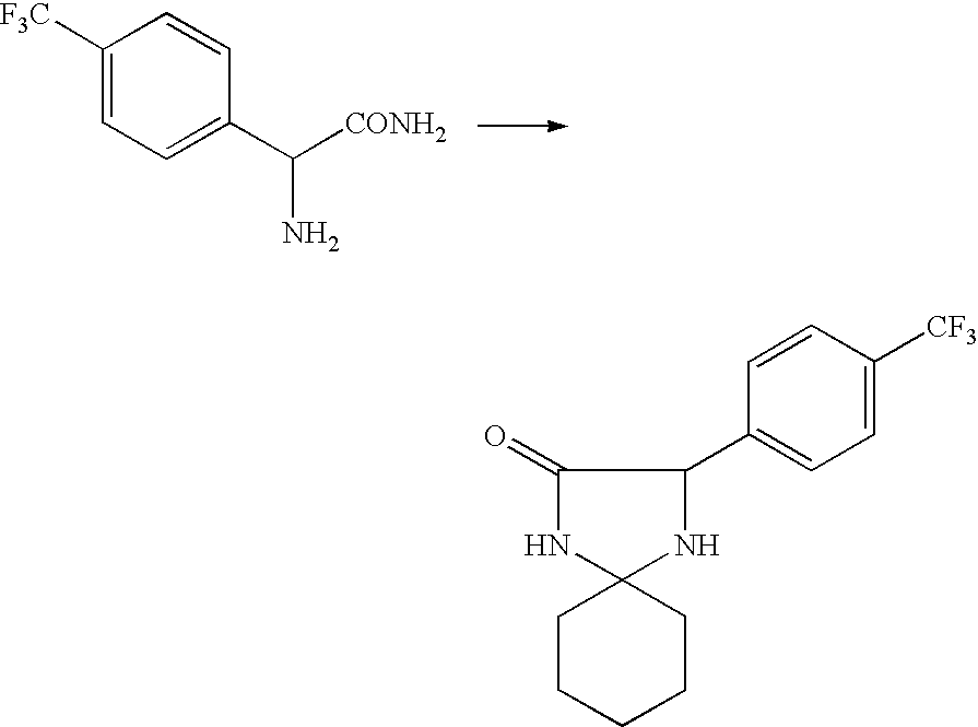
C1([F3C])=CC=C(C([CONH2])N)C=C1.C1CCCCC12NC(C1=CC=C([CF3])C=C1)C(=O)N2
